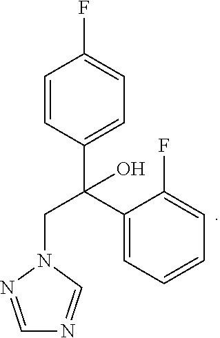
C1=NN(CC(C2=CC=CC=C2F)(C2=CC=C(F)C=C2)O)C=N1
